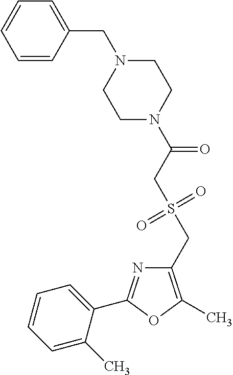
C1(CS(=O)(=O)CC(=O)N2CCN(CC3=CC=CC=C3)CC2)=C(C)OC(C2=CC=CC=C2C)=N1
